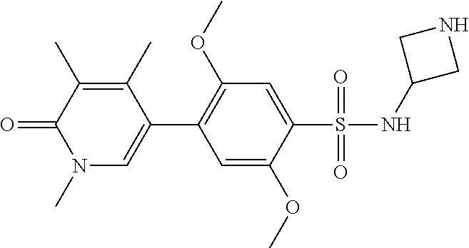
O=C1C(C)=C(C)C(C2=C(OC)C=C(S(NC3CNC3)(=O)=O)C(OC)=C2)=CN1C
